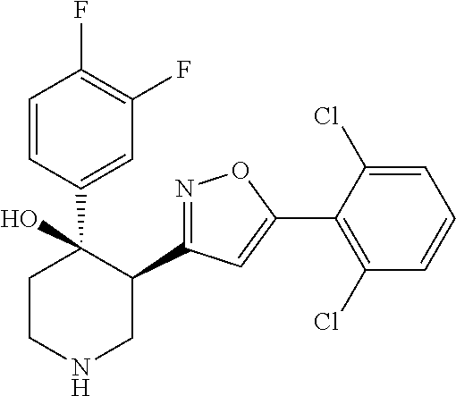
C1(C2=NOC(C3=C(Cl)C=CC=C3Cl)=C2)C(C2=CC(F)=C(F)C=C2)(O)CCNC1
